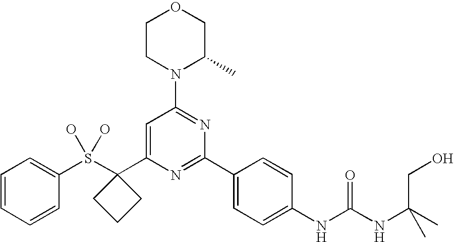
C1=CC=CC(S(C2(C3=CC(N4C(C)COCC4)=NC(C4=CC=C(NC(NC(CO)(C)C)=O)C=C4)=N3)CCC2)(O)O)=C1
